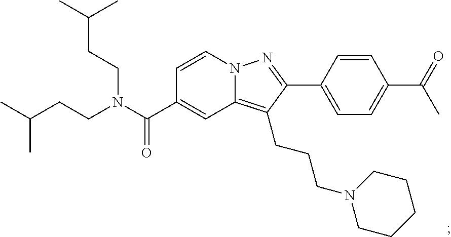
N12C(=C(CCCN3CCCCC3)C(C3=CC=C(C(=O)C)C=C3)=N1)C=C(C(N(CCC(C)C)CCC(C)C)=O)C=C2
